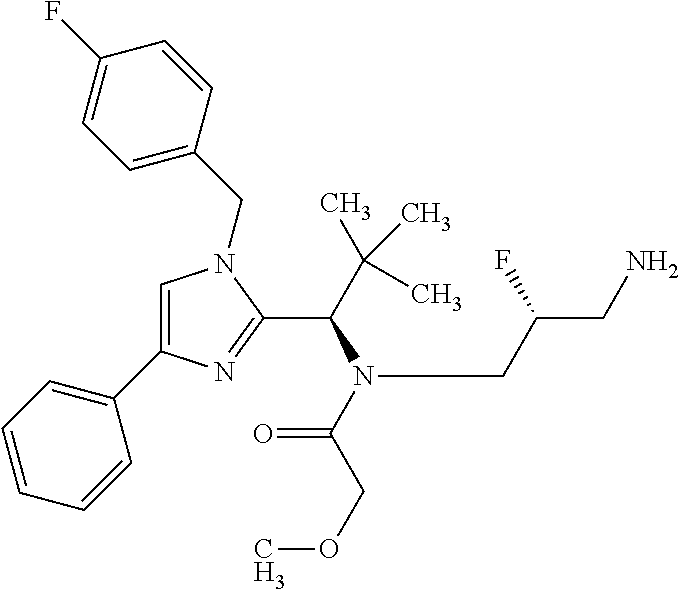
C1=C(C2=CC=CC=C2)N=C(C(N(CC(CN)F)C(=O)COC)C(C)(C)C)N1CC1=CC=C(F)C=C1
